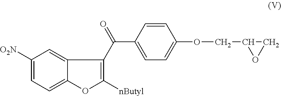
C1([O2N])=CC=C2C(=C1)C(C(=O)C1=CC=C(OCC3OC3)C=C1)=C([nButyl])O2
